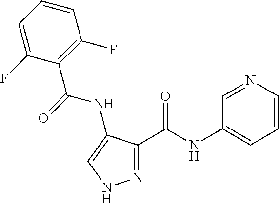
N1=C(C(NC2=CC=CN=C2)=O)C(NC(=O)C2=C(F)C=CC=C2F)=CN1
